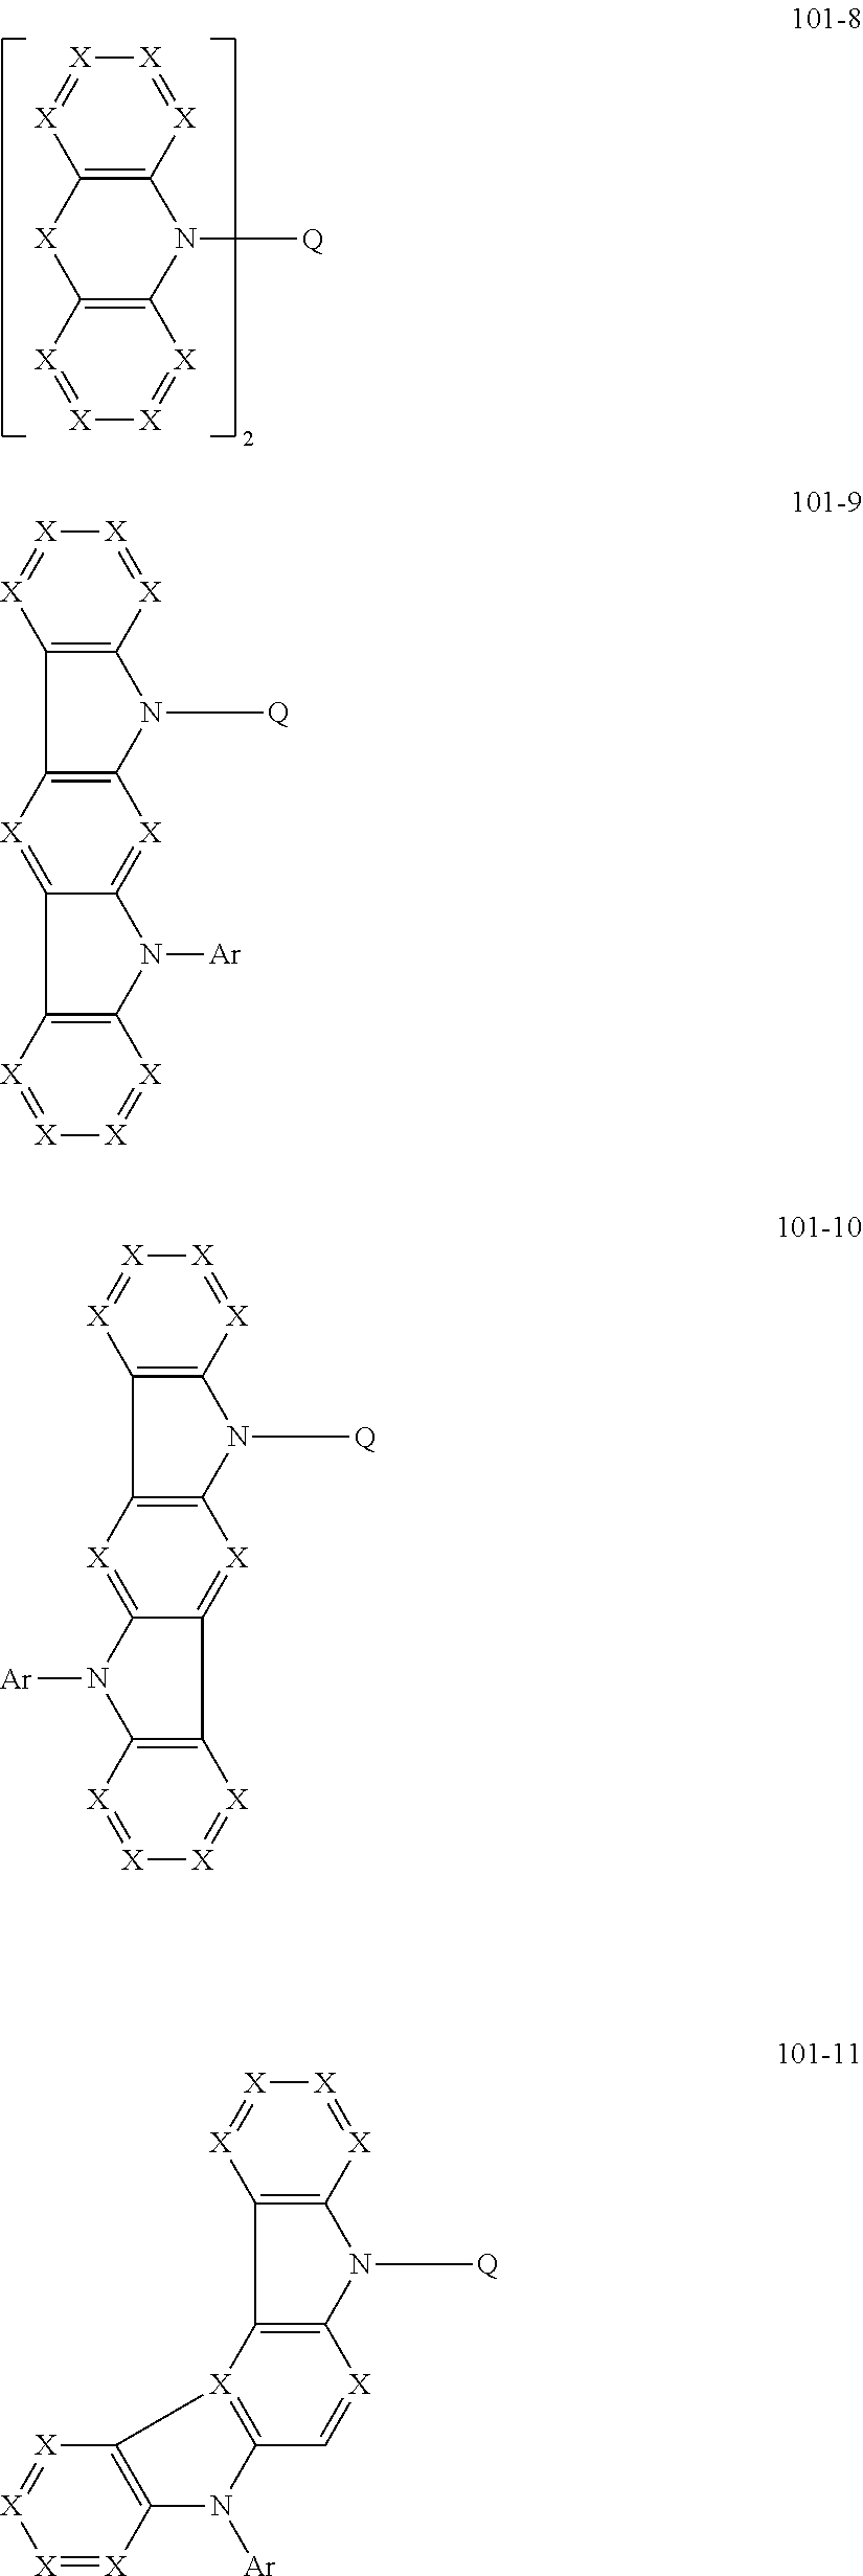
[X]1=[X]C2=C([X]=[X]1)N([Q])C1=C([X]=[X][X]=[X]1)[X]2.[X]1=[X]C2=C([X]=[X]1)N([Q])C1=C2[X]=C2C3=C(N([Ar])C2=[X]1)[X]=[X][X]=[X]3.[X]1=[X]C2=C([X]=[X]1)N([Q])C1=C2[X]=C2C(=[X]1)C1=C([X]=[X][X]=[X]1)N2[Ar].[X]1=[X]C2=C([X]=[X]1)N([Q])C1=C2[X]2=C(C=[X]1)N([Ar])C1=C2[X]=[X][X]=[X]1
